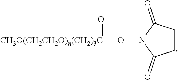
[CH3O(CH2CH2O)n(CH2)3C](ON1C(=O)CCC1=O)=O
